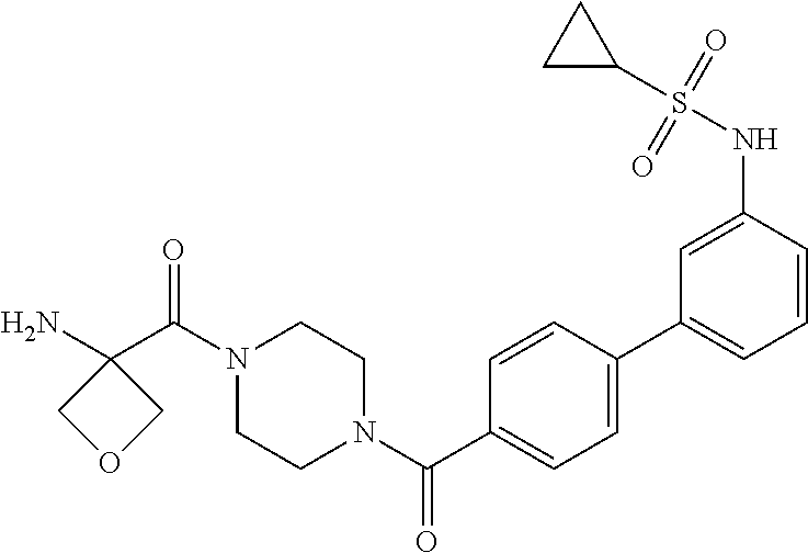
NC1(C(N2CCN(C(=O)C3=CC=C(C4=CC=CC(NS(C5CC5)(=O)=O)=C4)C=C3)CC2)=O)COC1
